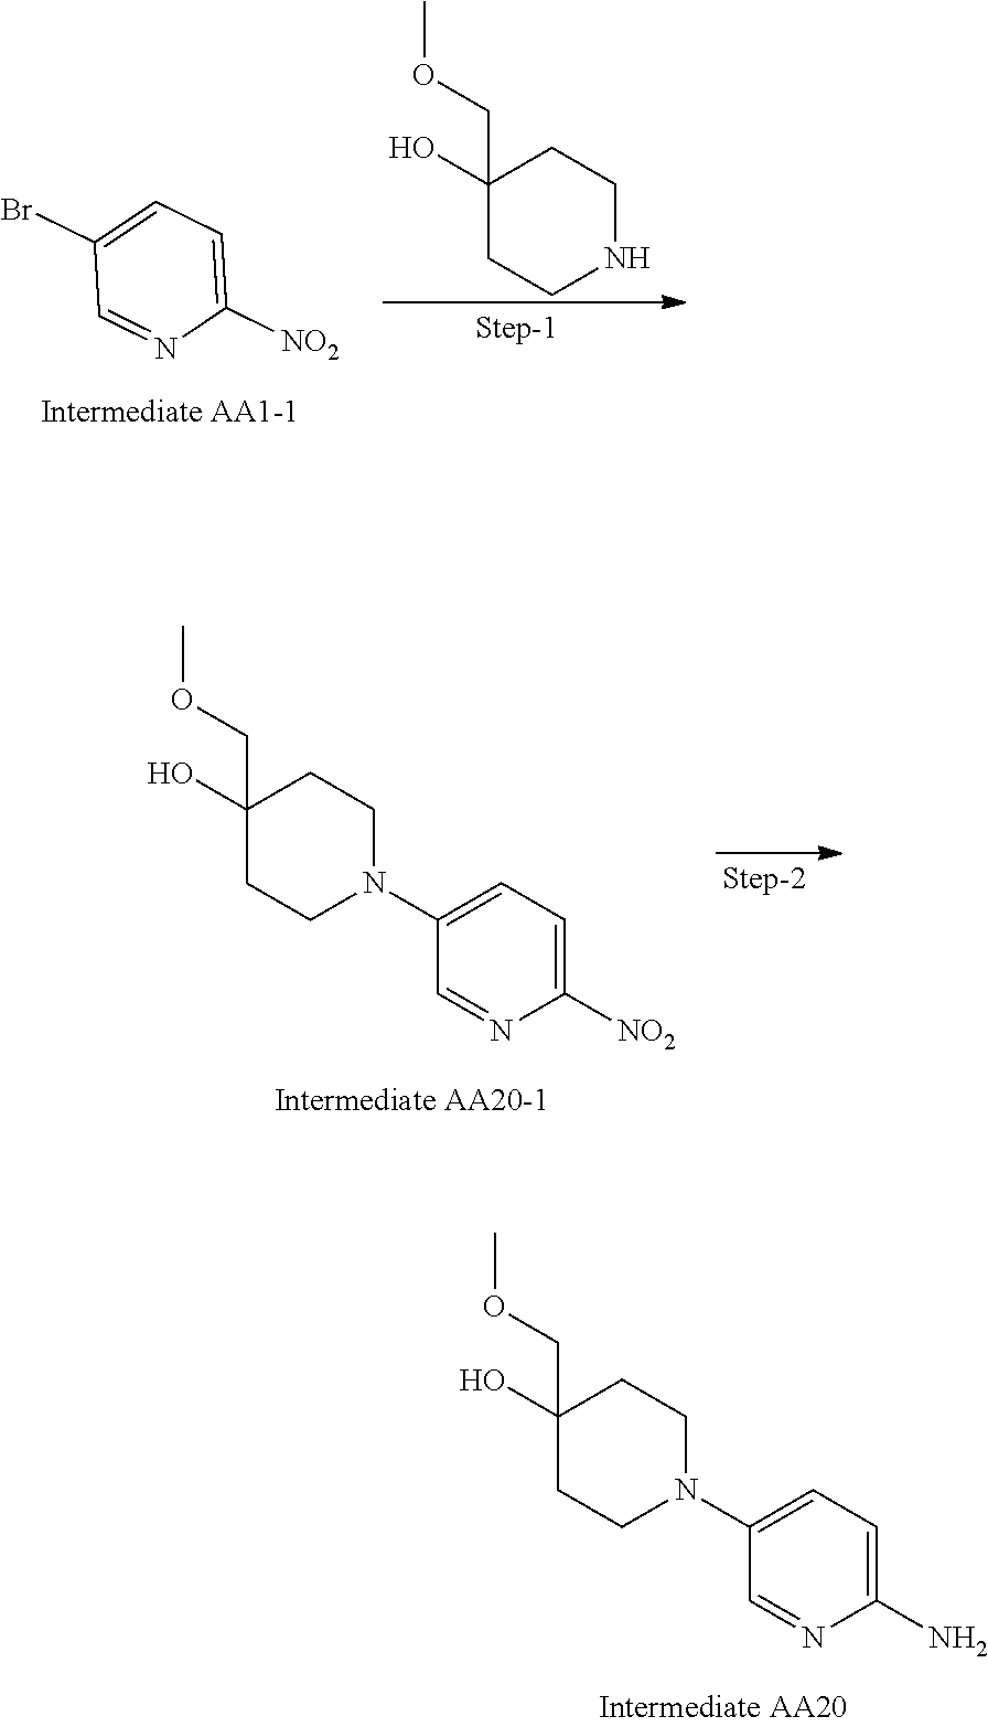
C1=C(Br)C=NC([NO2])=C1.C1(O)(COC)CCNCC1.C1(O)(COC)CCN(C2=CC=C([NO2])N=C2)CC1.C1(O)(COC)CCN(C2=CC=C(N)N=C2)CC1
